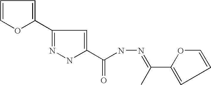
C1=COC(C2=NNC(C(NN=C(C3=CC=CO3)C)=O)=C2)=C1
